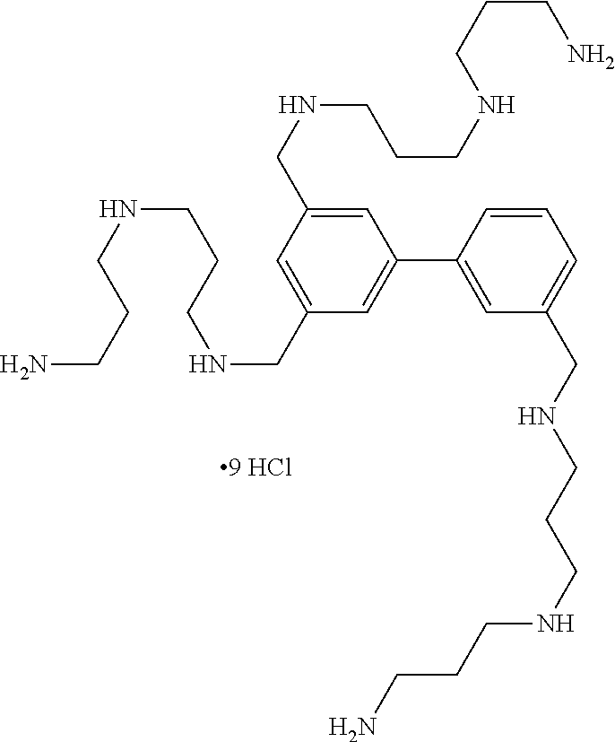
C(NCC1=CC(C2=CC(CNCCCNCCCN)=CC=C2)=CC(CNCCCNCCCN)=C1)CCNCCCN
